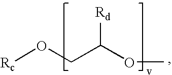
[Rc]OCC(OC)[Rd]
